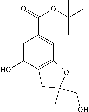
C1=C(O)C2=C(C=C1C(=O)OC(C)(C)C)OC(C)(CO)C2
